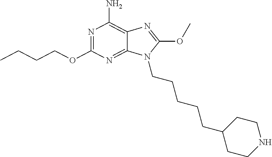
N1=C(OCCCC)N=C2C(=C1N)N=C(OC)N2CCCCCC1CCNCC1
